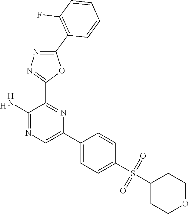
[H].C1(N)=NC=C(C2=CC=C(S(C3CCOCC3)(=O)=O)C=C2)N=C1C1=NN=C(C2=C(F)C=CC=C2)O1
